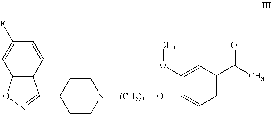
C1=CC2=C(C=C1F)ON=C2C1CCN([(CH2)3]OC2=CC=C(C(C)=O)C=C2OC)CC1
